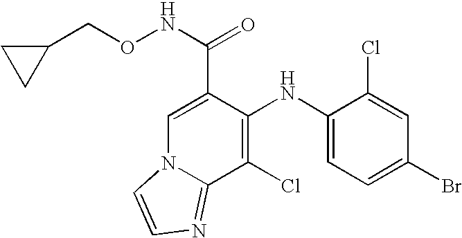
C1=C(C(NOCC2CC2)=O)C(NC2=CC=C(Br)C=C2Cl)=C(Cl)C2=NC=CN12
